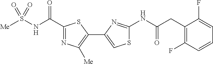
N(C(=O)CC1=C(F)C=CC=C1F)C1=NC(C2=C([Me])N=C(C(NS([Me])(=O)=O)=O)S2)=CS1
